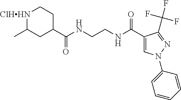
[ClHHN]1C(C)CC(C(NCCNC(C2=CN(C3=CC=CC=C3)N=C2C(F)(F)F)=O)=O)CC1
